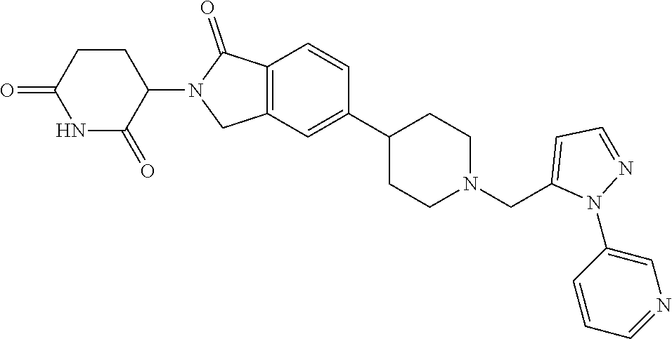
C1=CC2=C(C=C1C1CCN(CC3=CC=NN3C3=CN=CC=C3)CC1)CN(C1C(=O)NC(=O)CC1)C2=O
